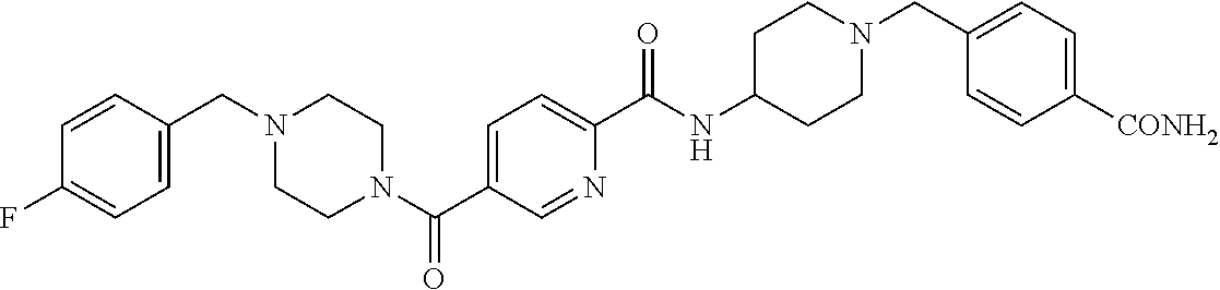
N(C(C1=CC=C(C(=O)N2CCN(CC3=CC=C(F)C=C3)CC2)C=N1)=O)C1CCN(CC2=CC=C([CONH2])C=C2)CC1
